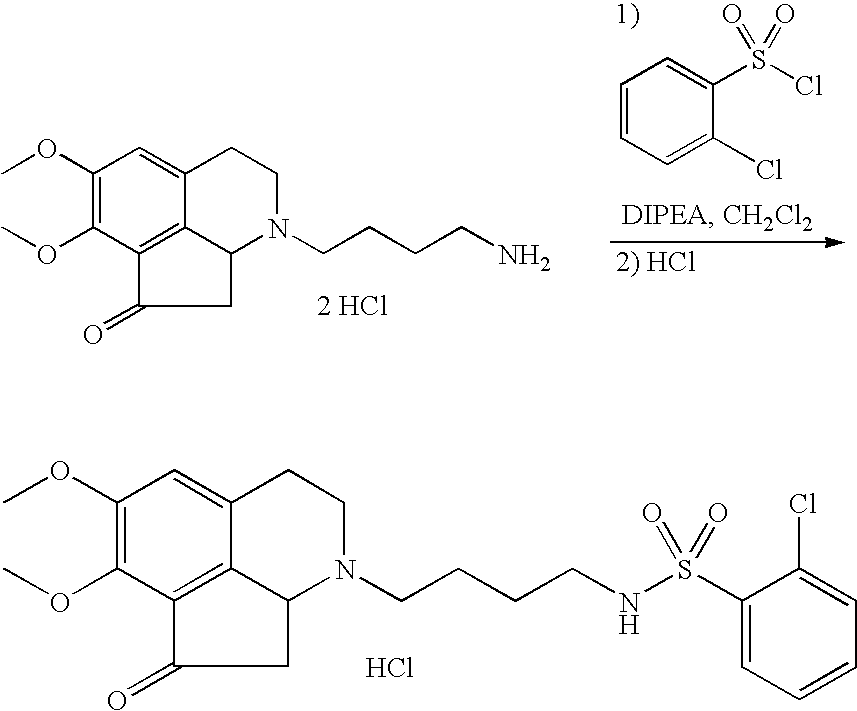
C1=CC=C(Cl)C(S(Cl)(=O)=O)=C1.[2 HCl].C1(OC)=C(OC)C2=C3C(=C1)CCN(CCCCN)C3CC2=O.C1(OC)=C(OC)C2=C3C(=C1)CCN(CCCCNS(C1=CC=CC=C1Cl)(=O)=O)C3CC2=O.Cl
